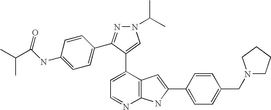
C1=C(C2=CN(C(C)C)N=C2C2=CC=C(NC(=O)C(C)C)C=C2)C2=C(N=C1)NC(C1=CC=C(CN3CCCC3)C=C1)=C2
